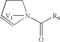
C1CC=CN1(C([R6])=O)[V1]
